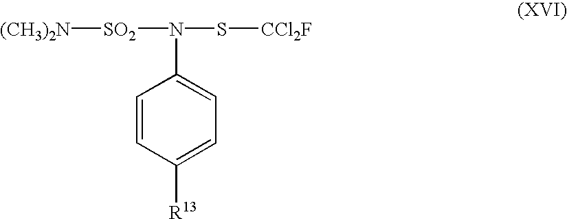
C1=CC([R13])=CC=C1N(S[CCl2F])[SO2][(CH3)2N]
